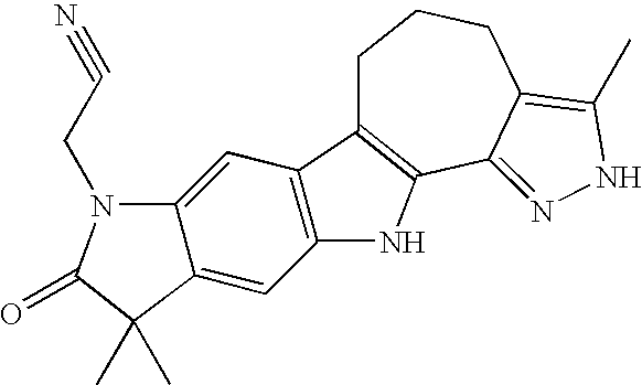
C1C2=C(C3=NNC(C)=C3CC1)NC1=C2C=C2C(=C1)C(C)(C)C(=O)N2CC#N
